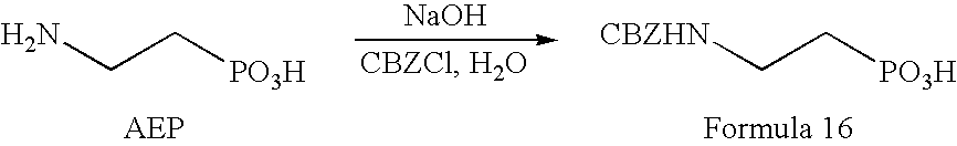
NCC[PO3H].[NaOH].[CBZHN]CC[PO3H]
